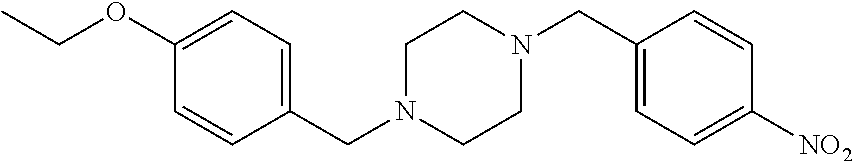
C(N1CCN(CC2=CC=C([NO2])C=C2)CC1)C1=CC=C(OCC)C=C1
